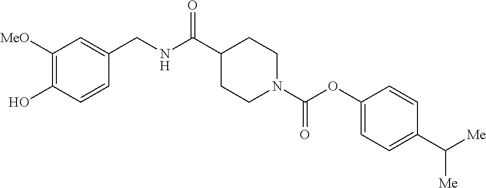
C1([MeO])=C(O)C=CC(CNC(C2CCN(C(OC3=CC=C(C([Me])[Me])C=C3)=O)CC2)=O)=C1
